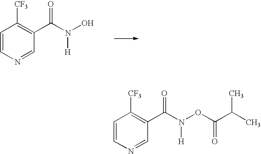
C1=CN=CC(C(N([H])O)=O)=C1[CF3].C1=CN=CC(C(N([H])OC(=O)C(C)C)=O)=C1[CF3]
